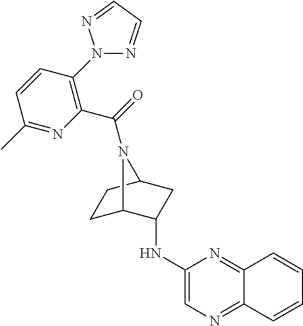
C1C2C(NC3=CN=C4C(=N3)C=CC=C4)CC(C1)N2C(=O)C1=C(N2N=CC=N2)C=CC(C)=N1
